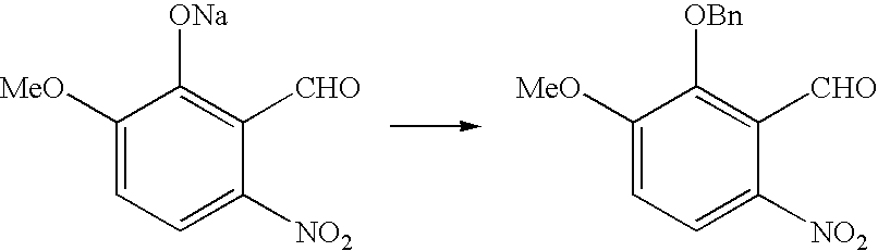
C1([MeO])=CC=C([NO2])C([CHO])=C1[ONa].C1([MeO])=CC=C([NO2])C([CHO])=C1[OBn]
